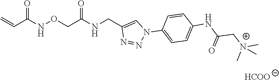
N(OCC(NCC1=CN(C2=CC=C(NC(C[N+](C)(C)C)=O)C=C2)N=N1)=O)C(C=C)=O.[HCOO]
